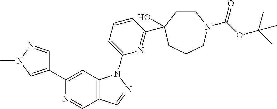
C1(C2=CC3=C(C=N2)C=NN3C2=CC=CC(C3(O)CCN(C(=O)OC(C)(C)C)CCC3)=N2)=CN(C)N=C1
